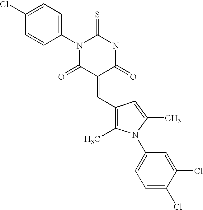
C1=CC(N2C(=S)NC(=O)C(=CC3=C(C)N(C4=CC=C(Cl)C(Cl)=C4)C(C)=C3)C2=O)=CC=C1Cl
